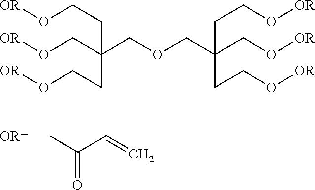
CC(C=C)=O.[OR]OCC(COCC(CO[OR])(CCO[OR])CCO[OR])(CCO[OR])CCO[OR]
